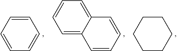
C1=CC=CC=C1.C1=CC=CC2=CC=CC=C12.C1CCCCC1
